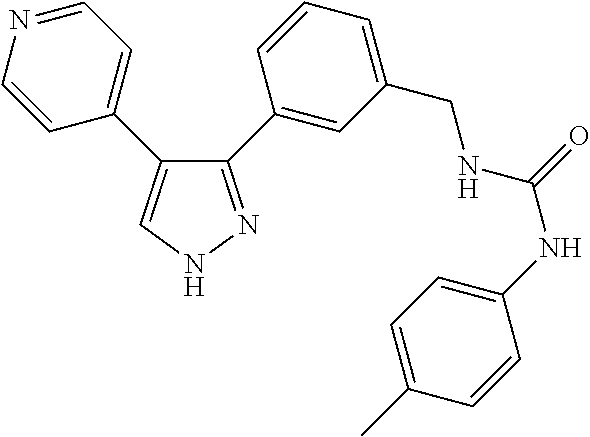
C1(C2=CC(CNC(NC3=CC=C(C)C=C3)=O)=CC=C2)=NNC=C1C1=CC=NC=C1
